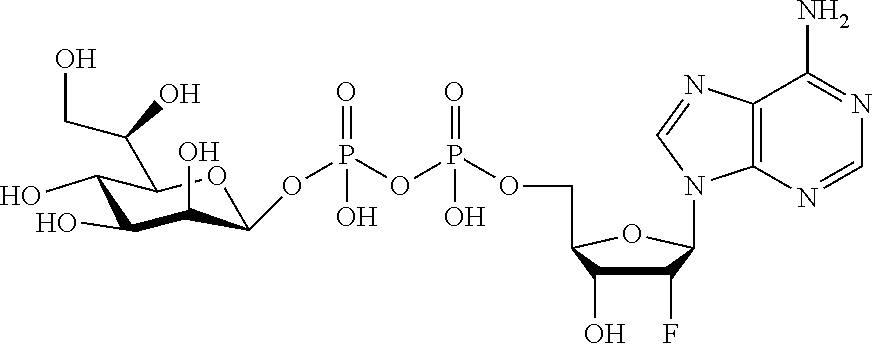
C1(O)C(O)C(O)C(OP(=O)(OP(OCC2C(O)C(F)C(N3C4=C(C(N)=NC=N4)N=C3)O2)(=O)O)O)OC1C(CO)O
